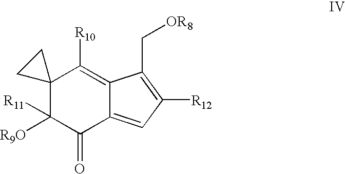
C12(C([R9O])([R11])C(=O)C3=CC([R12])=C(C[OR8])C3=C1[R10])CC2
